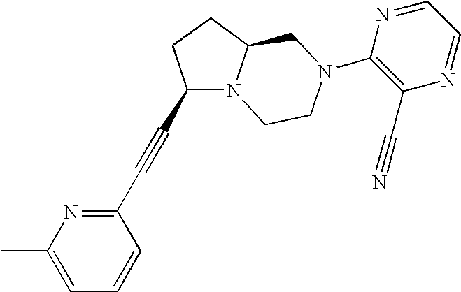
C1(C#CC2=NC(C)=CC=C2)N2C(CC1)CN(C1=C(C#N)N=CC=N1)CC2
